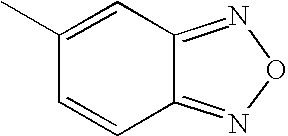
C1(C)=CC2=NON=C2C=C1
